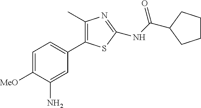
C1=C([MeO])C(N)=CC(C2=C(C)N=C(NC(=O)C3CCCC3)S2)=C1
